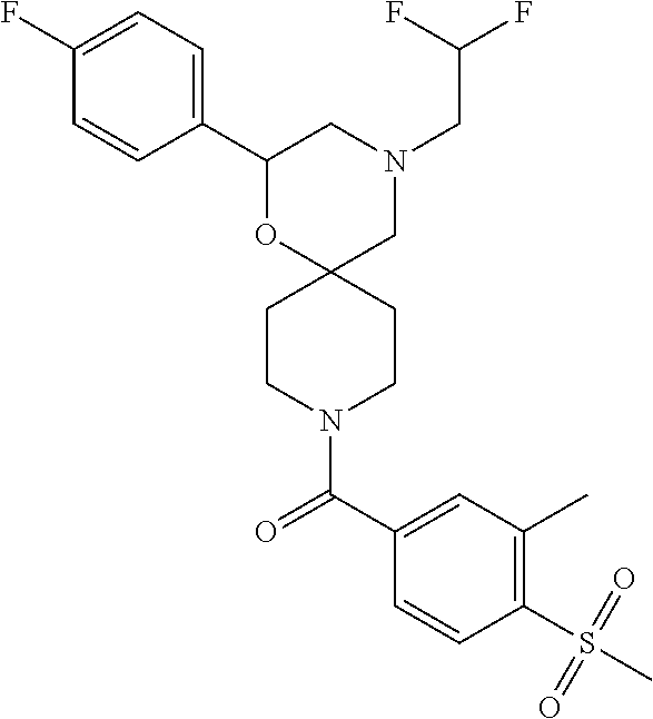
N1(CC(F)F)CC2(OC(C3=CC=C(F)C=C3)C1)CCN(C(C1=CC(C)=C(S(C)(=O)=O)C=C1)=O)CC2
